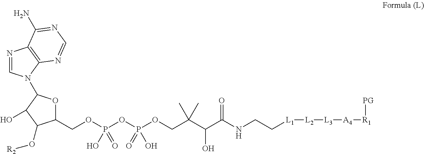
O1C(N2C=NC3=C2N=CN=C3N)C(O)C(O[R2])C1COP(OP(OCC(C(C(NCC[L1][L2][L3][A4][R1][PG])=O)O)(C)C)(=O)O)(O)=O
